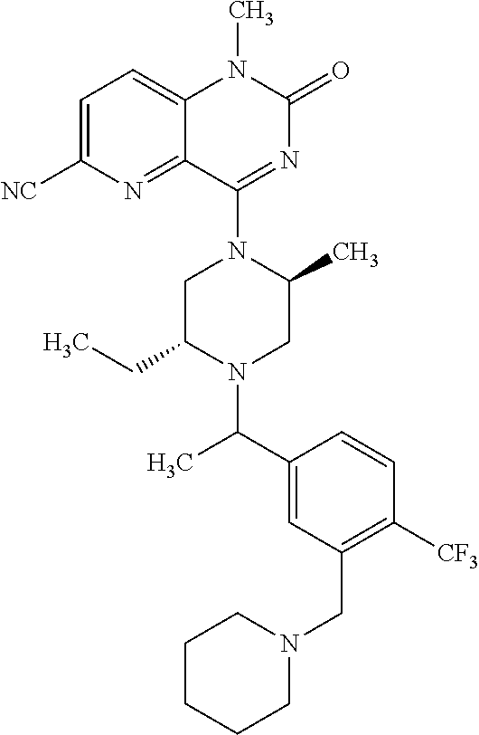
C1C(CC)N(C(C2=CC(CN3CCCCC3)=C([CF3])C=C2)C)CC(C)N1C1=NC(=O)N(C)C2=CC=C([NC])N=C12
